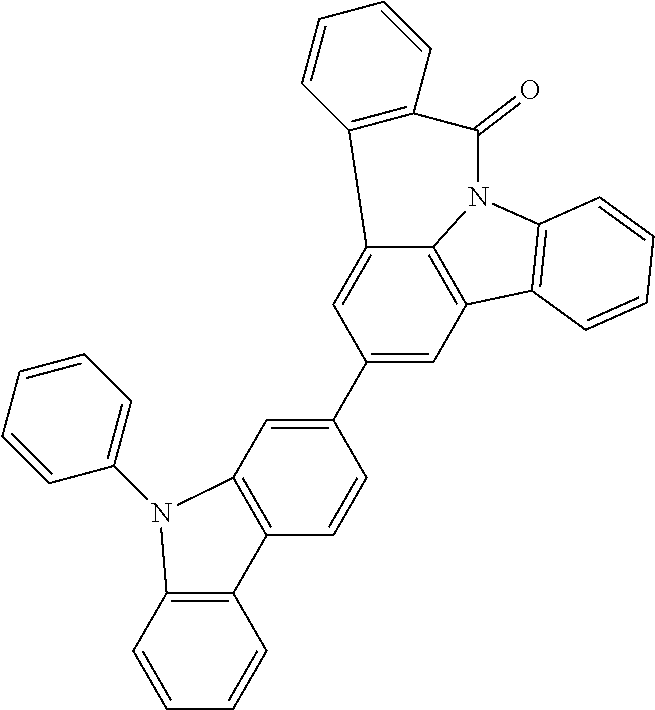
C12=CC(C3=CC4=C(C=C3)C3=C(C=CC=C3)N4C3=CC=CC=C3)=CC3=C1N(C1=C3C=CC=C1)C(=O)C1=C2C=CC=C1
